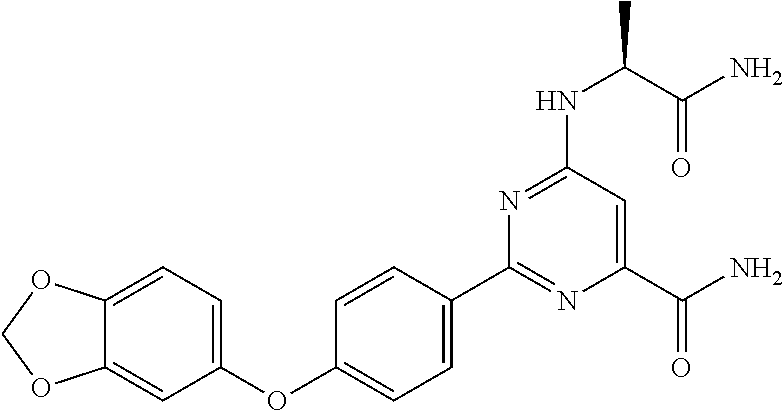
C1(C2=NC(C(N)=O)=CC(NC(C(=O)N)C)=N2)=CC=C(OC2=CC=C3C(=C2)OCO3)C=C1
